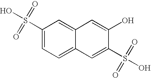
C1(S(O)(=O)=O)=CC=C2C(=C1)C=C(O)C(S(O)(=O)=O)=C2
